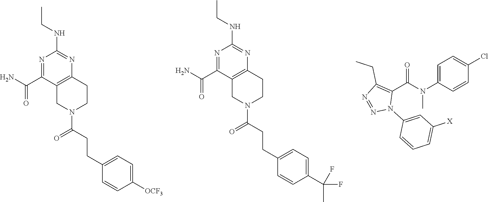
C12=C(N=C(NCC)N=C1C(=O)N)CCN(C(=O)CCC1=CC=C([OCF3])C=C1)C2.C12=C(N=C(NCC)N=C1C(=O)N)CCN(C(=O)CCC1=CC=C(C(C)(F)F)C=C1)C2.C1=C(N(C(C2=C(CC)N=NN2C2=CC([X])=CC=C2)=O)C)C=CC(Cl)=C1
